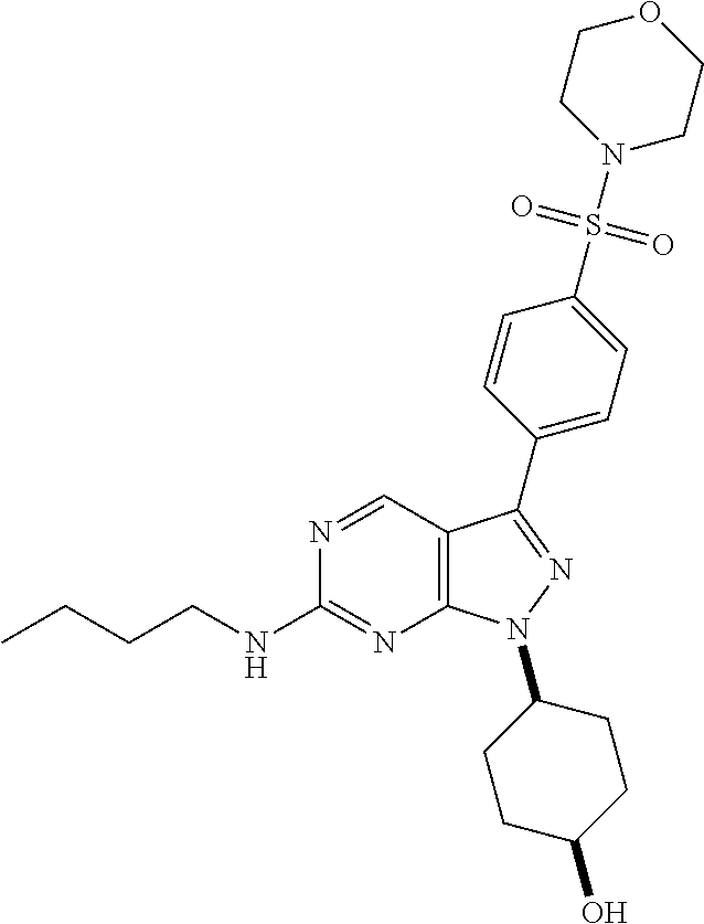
N1=CC2=C(N=C1NCCCC)N(C1CCC(O)CC1)N=C2C1=CC=C(S(=O)(=O)N2CCOCC2)C=C1
